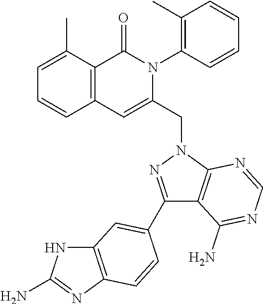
C1=C(C)C2=C(C=C1)C=C(CN1C3=C(C(C4=CC5=C(N=C(N)N5)C=C4)=N1)C(N)=NC=N3)N(C1=C(C)C=CC=C1)C2=O
